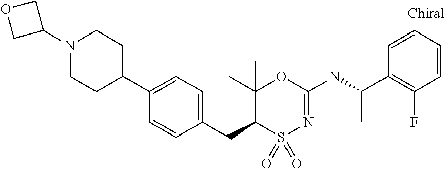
C1(C2CCN(C3COC3)CC2)=CC=C(CC2S(=O)(=O)N=C(NC(C3=C(F)C=CC=C3)C)OC2(C)C)C=C1
